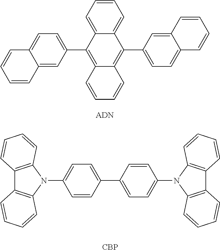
C12=CC(C3=C4C(=C(C5=CC=C6C(=C5)C=CC=C6)C5=CC=CC=C35)C=CC=C4)=CC=C1C=CC=C2.C1=CC(C2=CC=C(N3C4=C(C5=C3C=CC=C5)C=CC=C4)C=C2)=CC=C1N1C2=C(C3=C1C=CC=C3)C=CC=C2.[CBP]
